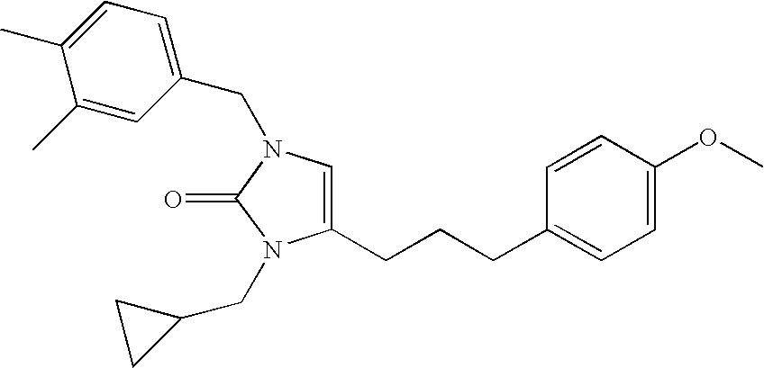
C1=C(CCCC2=CC=C(OC)C=C2)N(CC2CC2)C(=O)N1CC1=CC=C(C)C(C)=C1
